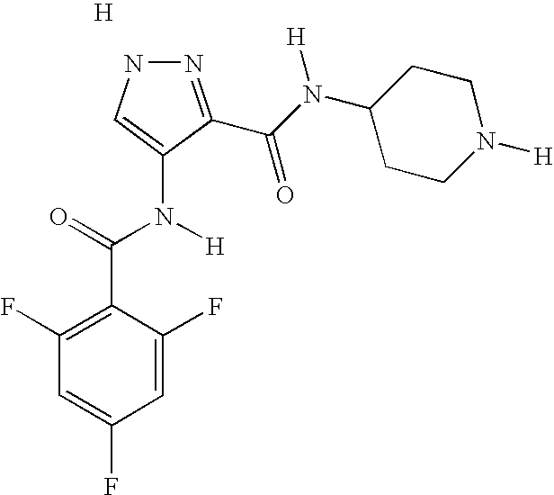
[H].N1N=C(C(N(C2CCN([H])CC2)[H])=O)C(N(C(=O)C2=C(F)C=C(F)C=C2F)[H])=C1
